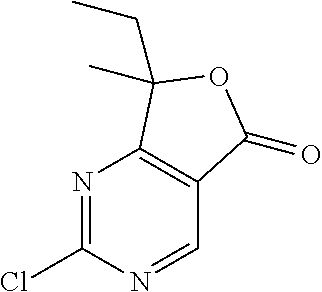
N1=C(Cl)N=CC2=C1C(CC)(C)OC2=O
